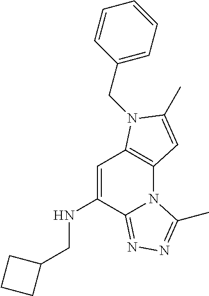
C1=C(NCC2CCC2)C2=NN=C(C)N2C2=C1N(CC1=CC=CC=C1)C(C)=C2
